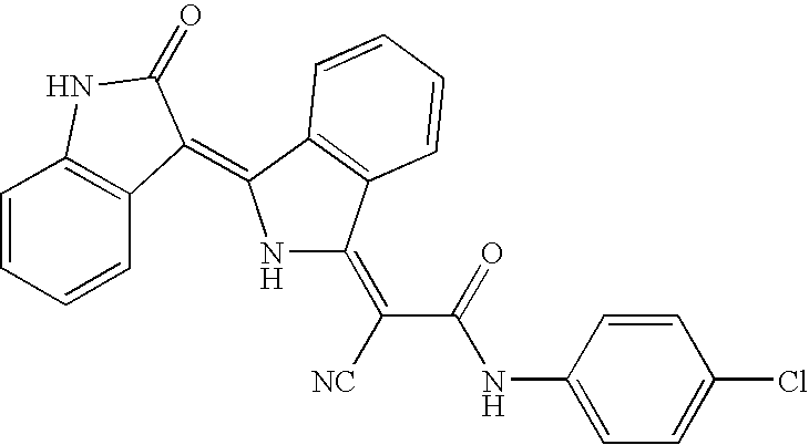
C1=CC=CC2=C1NC(=O)C2=C1NC(=C([NC])C(=O)NC2=CC=C(Cl)C=C2)C2=C1C=CC=C2
